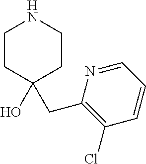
C1CC(O)(CC2=C(Cl)C=CC=N2)CCN1
